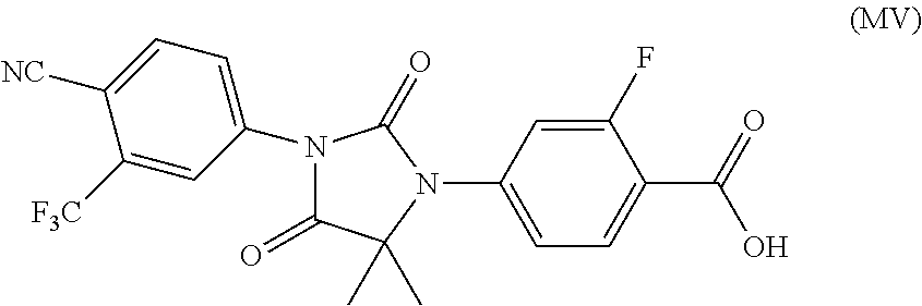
C1(N2C(=O)C(C)(C)N(C3=CC=C(C(O)=O)C(F)=C3)C2=O)=CC=C([NC])C([F3C])=C1
